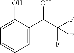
C1=C(O)C(C(C(F)(F)F)O)=CC=C1
